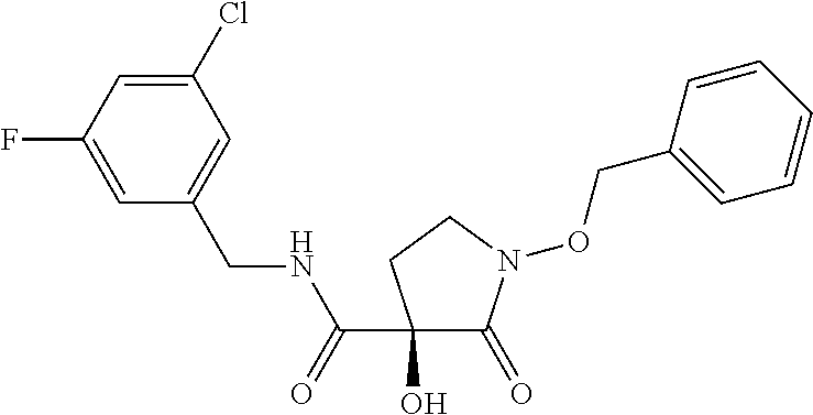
C1=C(F)C=C(Cl)C=C1CNC(C1(O)C(=O)N(OCC2=CC=CC=C2)CC1)=O
